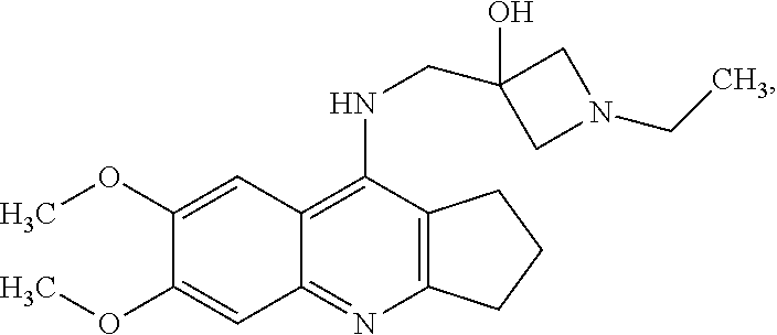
C12=C(N=C3C(=C1NCC1(O)CN(CC)C1)C=C(OC)C(OC)=C3)CCC2
